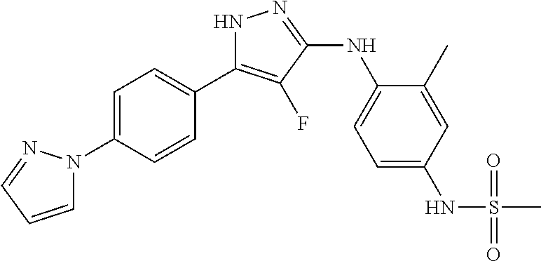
C1=C(N2C=CC=N2)C=CC(C2=C(F)C(NC3=CC=C(NS(C)(=O)=O)C=C3C)=NN2)=C1
